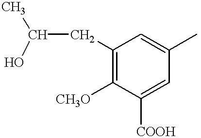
C(CC1=C([CH3O])C([COOH])=CC(C)=C1)(C)O
